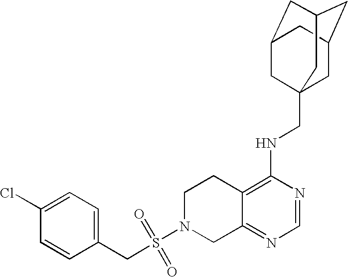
C12=C(NCC34CC5CC(CC(C3)C5)C4)N=CN=C1CN(S(=O)(=O)CC1=CC=C(Cl)C=C1)CC2
